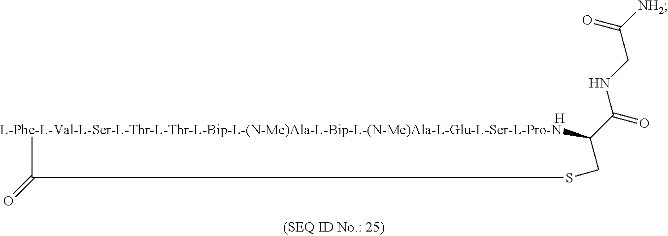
[L-Phe-L-Val-L-Ser-L-Thr-L-Thr-L-Bip-L-(N-Me)Ala-L-Bip-L-(N-Me)Ala-L-Glu-L-Ser-L-Pro-N]1C(C(=O)NCC([NH2])=O)CSC1=O.[H]
